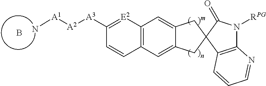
C12=C(C=C3C(=C1)CC1(C3)C3=C(N([RPG])C1=O)N=CC=C3)C=CC([A3][A2][A1]N)=[E2]2.B
